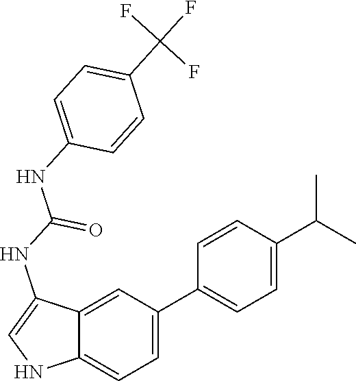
C12=CC=C(C3=CC=C(C(C)C)C=C3)C=C1C(NC(NC1=CC=C(C(F)(F)F)C=C1)=O)=CN2
